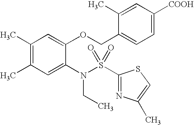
C1(C)=C(C)C=C(N(S(C2=NC(C)=CS2)(=O)=O)CC)C(OCC2=CC=C([COOH])C=C2C)=C1
